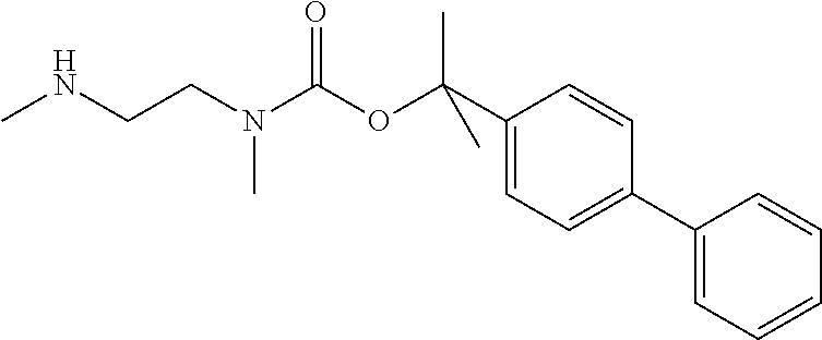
CNCCN(C(OC(C1=CC=C(C2=CC=CC=C2)C=C1)(C)C)=O)C
